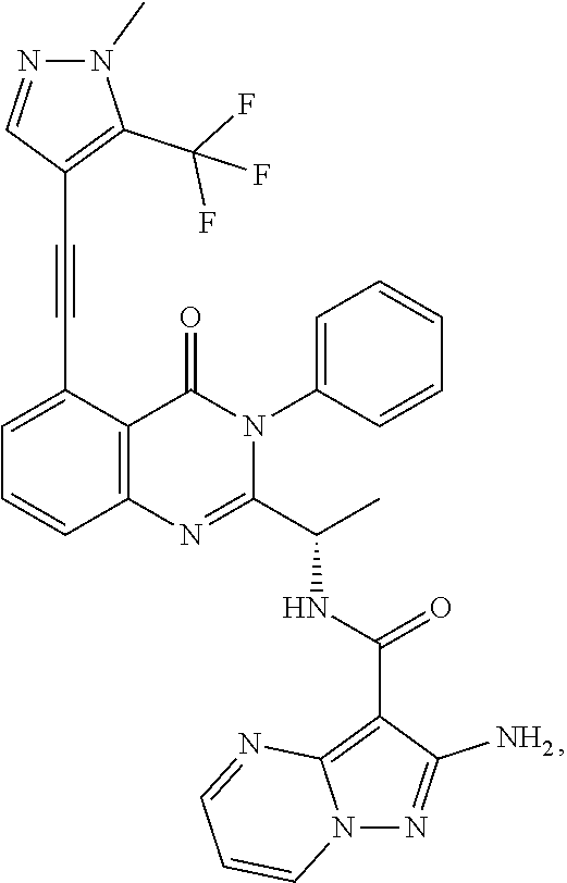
C1=C(C#CC2=C(C(F)(F)F)N(C)N=C2)C2=C(C=C1)N=C(C(C)NC(=O)C1=C3N(N=C1N)C=CC=N3)N(C1=CC=CC=C1)C2=O
